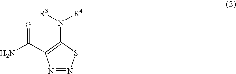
N1=NSC(N([R3])[R4])=C1C(N)=[G]
